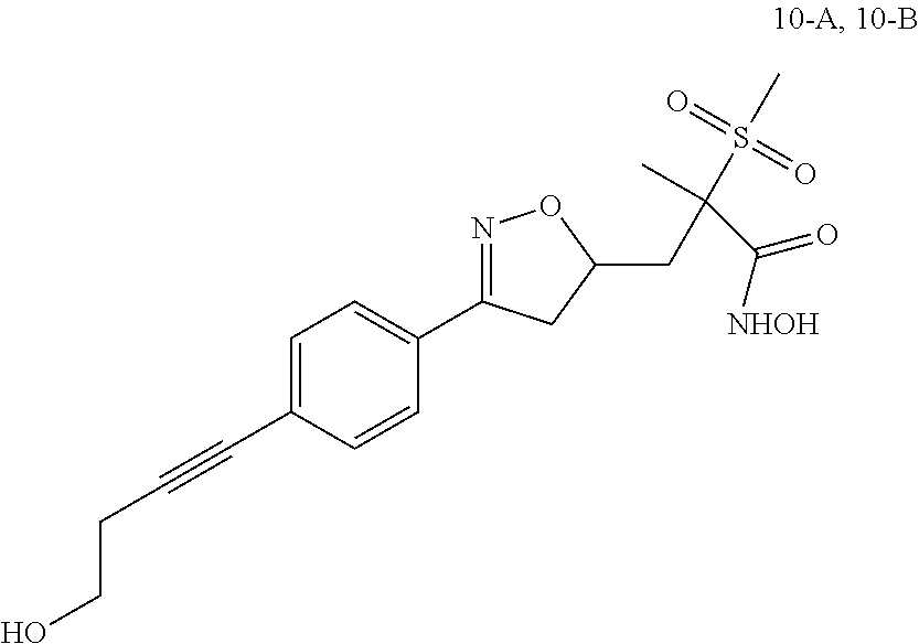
C1=C(C#CCCO)C=CC(C2=NOC(CC(S(C)(=O)=O)(C)C([NHOH])=O)C2)=C1
